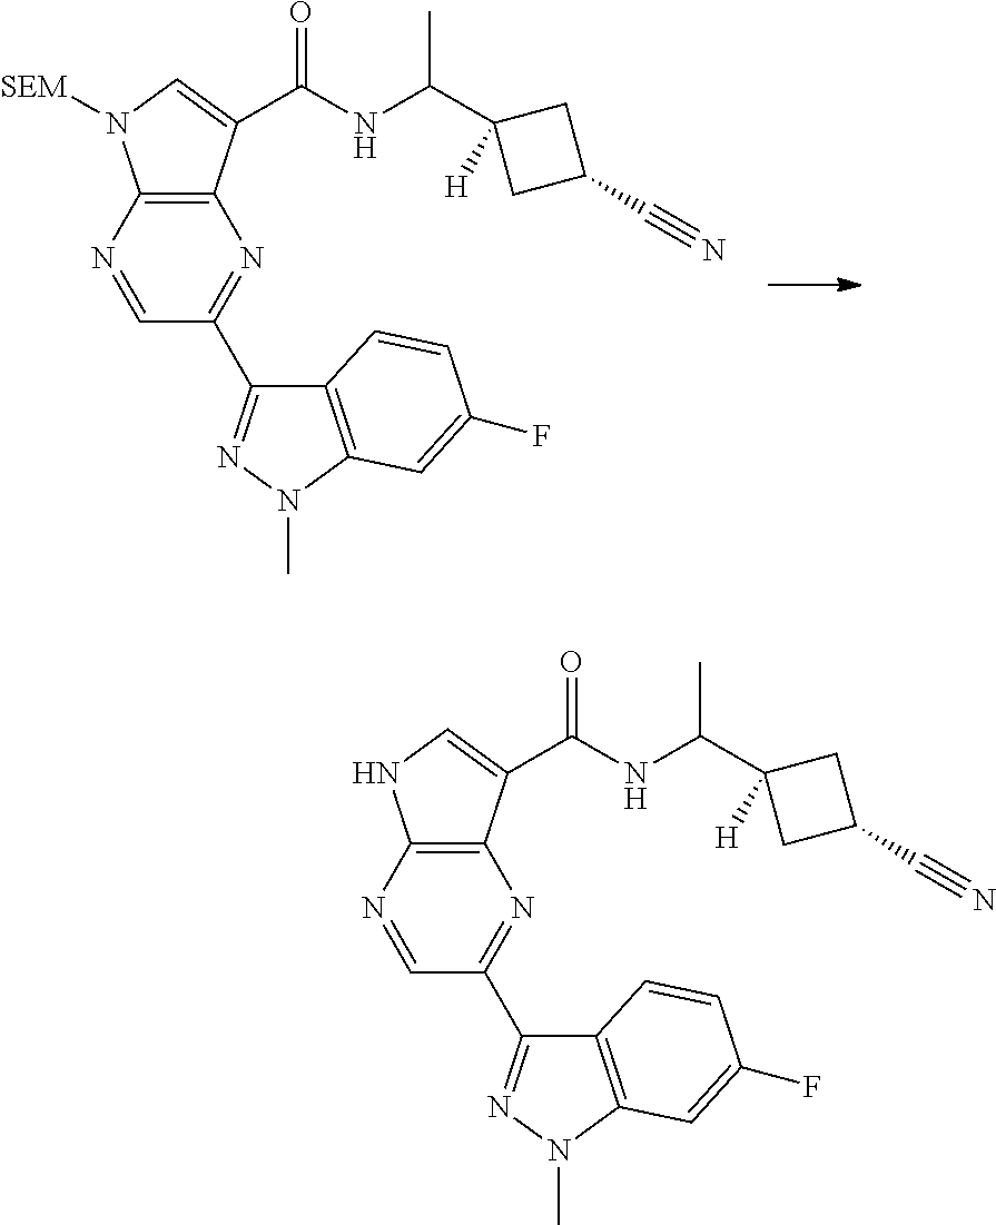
C1(C2=NN(C)C3=C2C=CC(F)=C3)=NC2=C(N([SEM])C=C2C(NC(C2([H])CC(C#N)C2)C)=O)N=C1.C1(C2=NN(C)C3=C2C=CC(F)=C3)=NC2=C(NC=C2C(NC(C2([H])CC(C#N)C2)C)=O)N=C1
